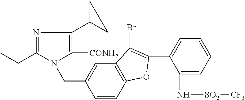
CCC1=NC(C2CC2)=C([CONH2])N1CC1=CC2=C(C=C1)OC(C1=CC=CC=C1N[SO2][CF3])=C2Br
